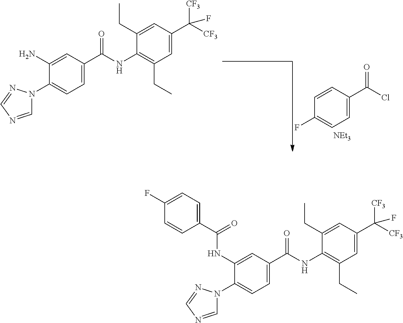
N1(C2=CC=C(C(NC3=C(CC)C=C(C([CF3])([CF3])F)C=C3CC)=O)C=C2N)C=NC=N1.C1=C(C(Cl)=O)C=CC(F)=C1.[NEt3].N1(C2=CC=C(C(NC3=C(CC)C=C(C([CF3])([CF3])F)C=C3CC)=O)C=C2NC(C2=CC=C(F)C=C2)=O)C=NC=N1
